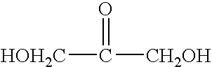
C([HOH2C])([CH2OH])=O
